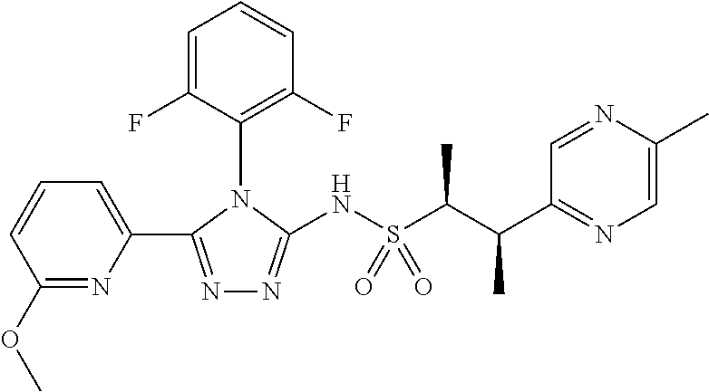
N1=C(C2=CC=CC(OC)=N2)N(C2=C(F)C=CC=C2F)C(NS(C(C(C2=NC=C(C)N=C2)C)C)(=O)=O)=N1
